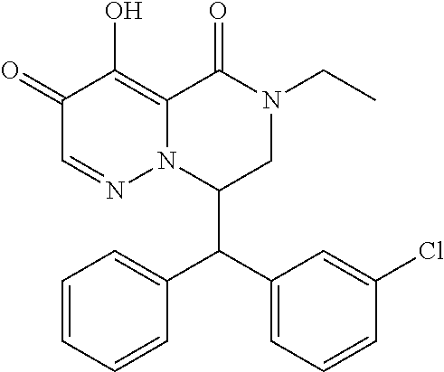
C1(=O)C=NN2C(=C1O)C(=O)N(CC)CC2C(C1=CC=CC(Cl)=C1)C1=CC=CC=C1
